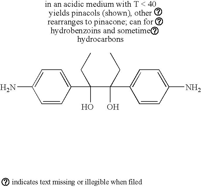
C1=CC(C(C(O)(C2=CC=C(N)C=C2)CC)(O)CC)=CC=C1N
